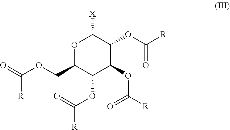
O1C(COC(=O)[R])C(OC([R])=O)C(OC([R])=O)C(OC([R])=O)C1[X]
